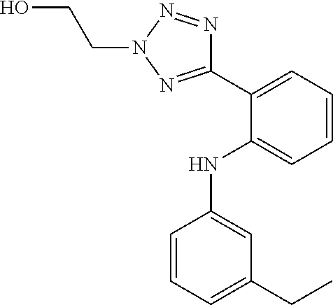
C1=CC=C(CC)C=C1NC1=CC=CC=C1C1=NN(CCO)N=N1
